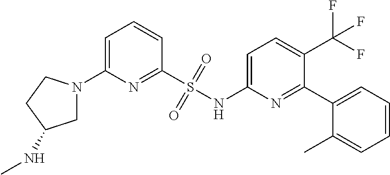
C1=C(N2CC(NC)CC2)N=C(S(NC2=CC=C(C(F)(F)F)C(C3=CC=CC=C3C)=N2)(=O)=O)C=C1
